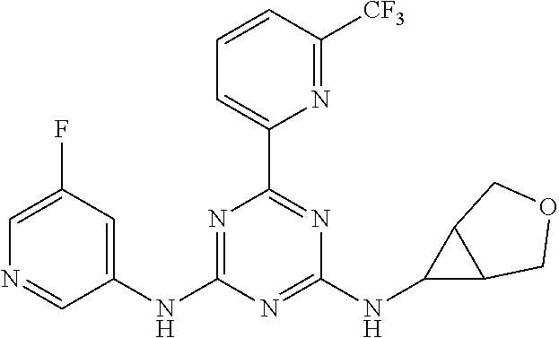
N1=C(NC2=CC(F)=CN=C2)N=C(NC2C3C2COC3)N=C1C1=CC=CC([CF3])=N1
